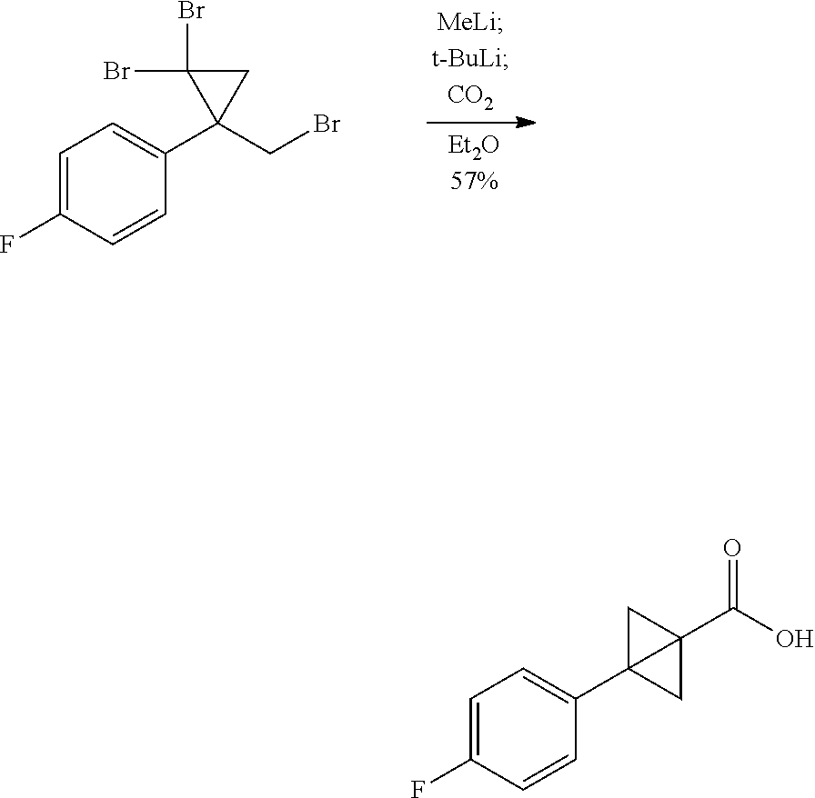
C1=C(F)C=CC(C2(CBr)CC2(Br)Br)=C1.C1=C(F)C=CC(C23CC2(C(O)=O)C3)=C1
